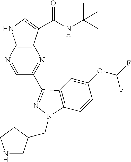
N1=CC(C2=NN(CC3CNCC3)C3=C2C=C(OC(F)F)C=C3)=NC2=C1NC=C2C(NC(C)(C)C)=O
